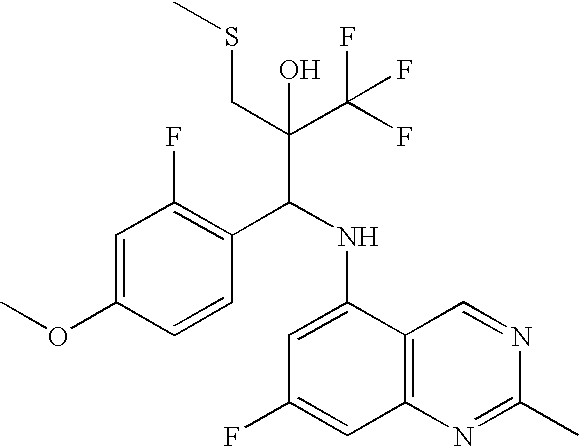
C1=C(OC)C=CC(C(NC2=CC(F)=CC3=C2C=NC(C)=N3)C(C(F)(F)F)(CSC)O)=C1F
